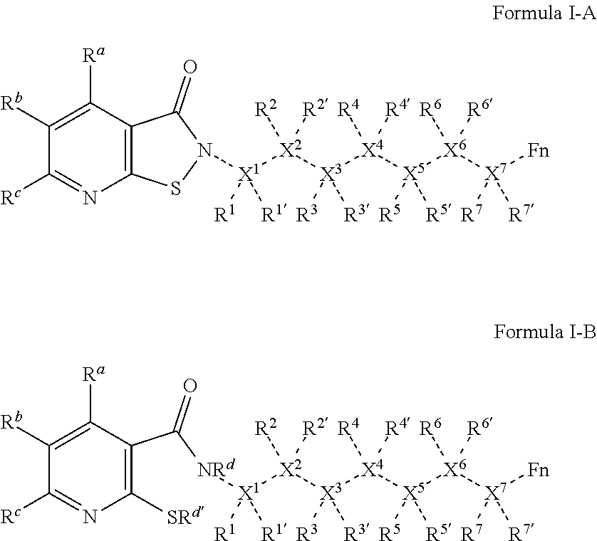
C12=C(C([Ra])=C([Rb])C([Rc])=N1)C(=O)N([X1]([X2]([X3]([X4]([X5]([X6]([X7]([Fn])([R7])[R7])([R6])[R6])([R5])[R5])([R4])[R4])([R3])[R3])([R2])[R2])([R1])[R1])S2.C1([SRd])=C(C([NRd][X1]([X2]([X3]([X4]([X5]([X6]([X7]([Fn])([R7])[R7])([R6])[R6])([R5])[R5])([R4])[R4])([R3])[R3])([R2])[R2])([R1])[R1])=O)C([Ra])=C([Rb])C([Rc])=N1
